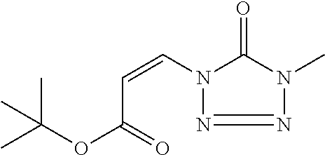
CC(OC(C=CN1N=NN(C)C1=O)=O)(C)C
